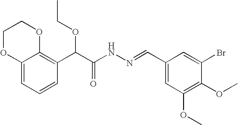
C12=CC=CC(C(C(NN=CC3=CC(OC)=C(OC)C(Br)=C3)=O)OCC)=C1OCCO2
